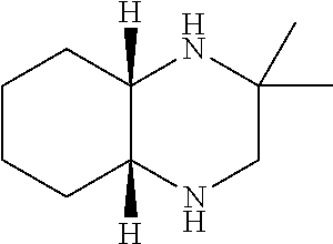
C1CCC2([H])C([H])(C1)NC(C)(C)CN2
